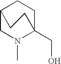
C12CN(C)C(CO)(CC1)CC2
